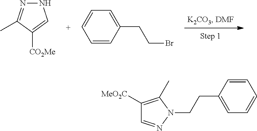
N1N=C(C)C([CO2Me])=C1.C1=CC(CCBr)=CC=C1.C1([MeO2C])=C(C)N(CCC2=CC=CC=C2)N=C1
